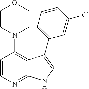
C1=CN=C2C(=C1N1CCOCC1)C(C1=CC=CC(Cl)=C1)=C(C)N2
